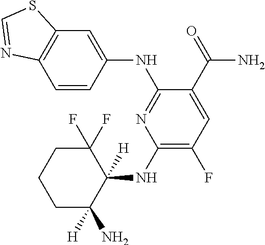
C1(NC2([H])C(F)(F)CCCC2([H])N)=C(F)C=C(C(=O)N)C(NC2=CC3=C(C=C2)N=CS3)=N1
